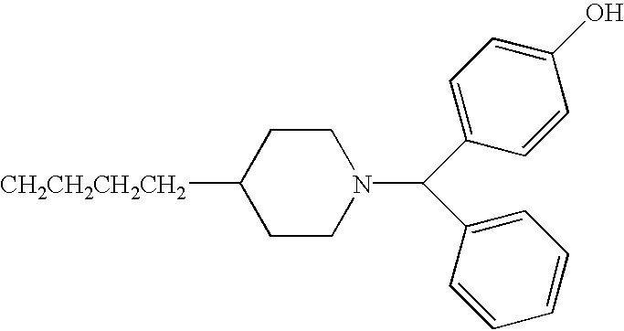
C1CN(C(C2=CC=C(O)C=C2)C2=CC=CC=C2)CCC1[CH2CH2CH2CH2]
